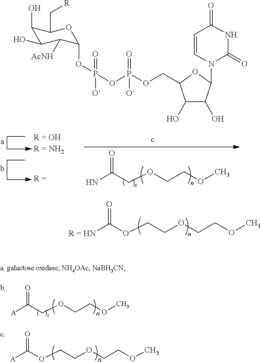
[R = HN]C(OCCOCCOC)=O.NC(COCCOC)=O.[A]C(COCCOC)=O.[A]C(OCCOCCOC)=O.C1(O)C(O)C([AcNH])C(OP(=O)([O-])OP(OCC2C(O)C(O)C(N3C(=O)NC(=O)C=C3)O2)(=O)[O-])OC1C[R]
